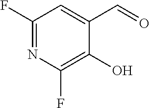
FC1=C(O)C(C=O)=CC(F)=N1
